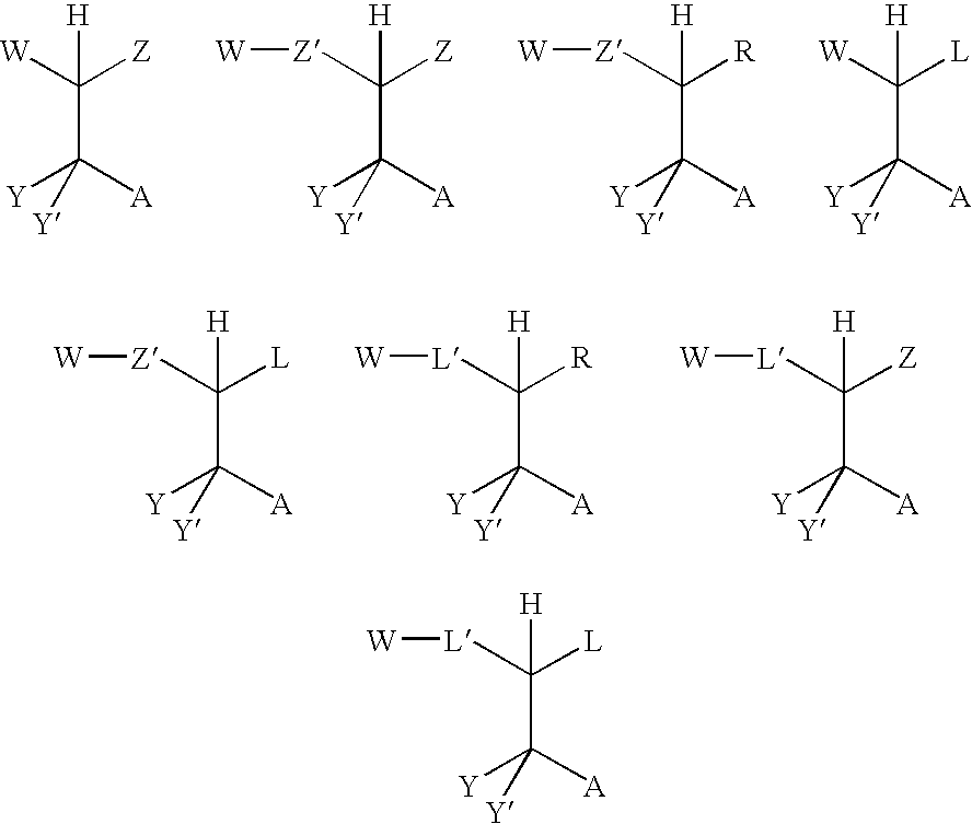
C(C([W])([Z])[H])([A])([Y])[Y].C(C([Z][W])([Z])[H])([A])([Y])[Y].C(C([Z][W])([R])[H])([A])([Y])[Y].C(C([W])([L])[H])([A])([Y])[Y].C(C([Z][W])([L])[H])([A])([Y])[Y].C(C([L][W])([R])[H])([A])([Y])[Y].C(C([L][W])([Z])[H])([A])([Y])[Y].C(C([L][W])([L])[H])([A])([Y])[Y]
